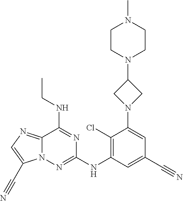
N12C(=NC=C1C#N)C(NCC)=NC(NC1=C(Cl)C(N3CC(N4CCN(C)CC4)C3)=CC(C#N)=C1)=N2
